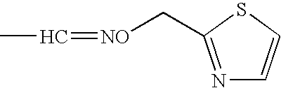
C([NO]=CC)C1=NC=CS1
